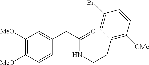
C1([MeO])=C([MeO])C=CC(CC(=O)NCCC2=C([OMe])C=CC(Br)=C2)=C1
